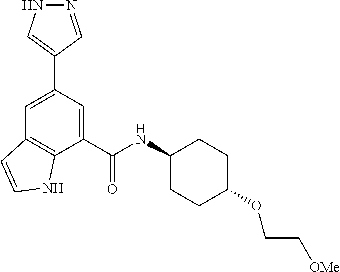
N1=CC(C2=CC3=C(C(C(NC4CCC(OCC[OMe])CC4)=O)=C2)NC=C3)=CN1
